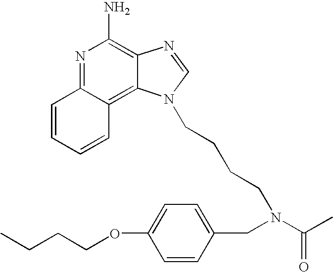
N1=C2C(=C3C(=C1N)N=CN3CCCCN(C(C)=O)CC1=CC=C(OCCCC)C=C1)C=CC=C2
